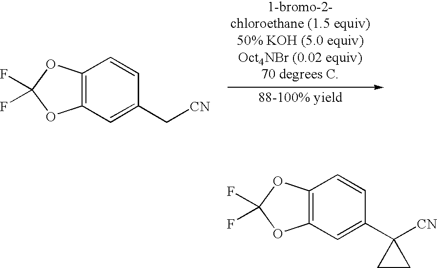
C12=C(C=C(C[CN])C=C1)OC(F)(F)O2.C12=C(C=C(C3([CN])CC3)C=C1)OC(F)(F)O2
